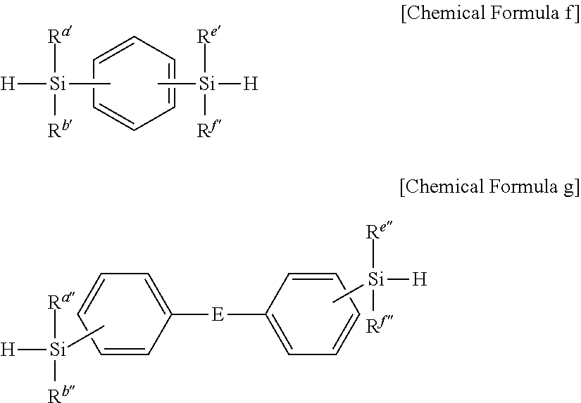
C1=CC=CC=C1[E]C1=CC=CC=C1.C[Si]([H])([Ra])[Rb].C[Si]([Re])([Rf])[H].C1=CC=CC=C1.C[Si]([H])([Re])[Rf].C[Si]([H])([Ra])[Rb]
